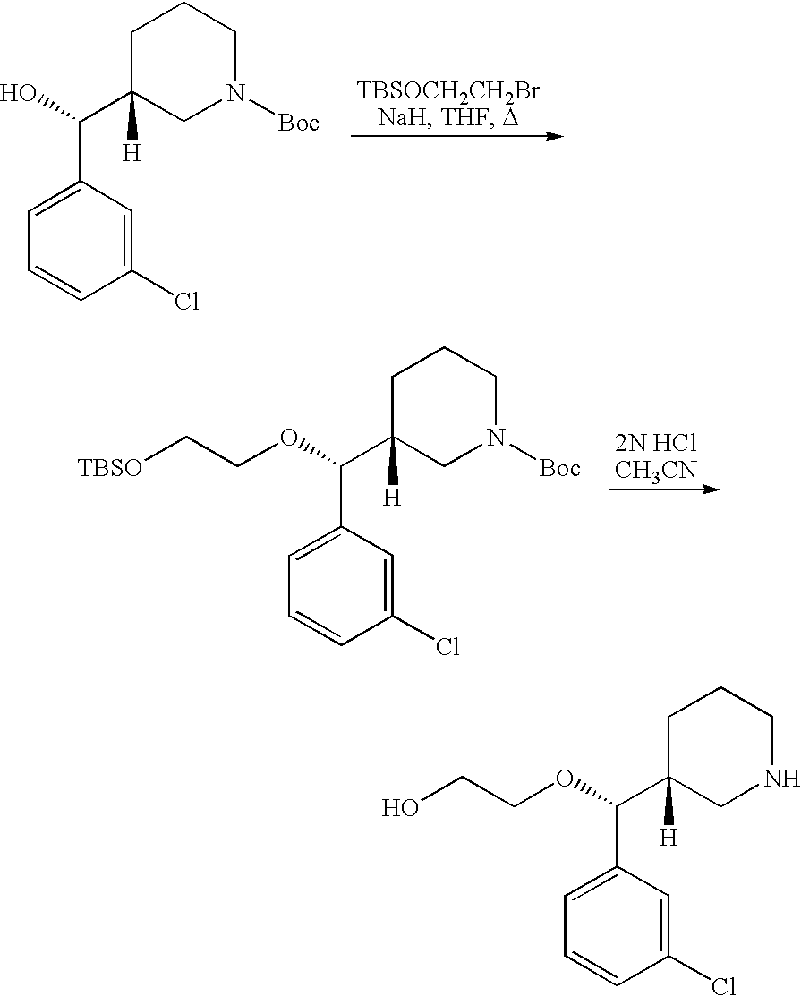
C1(Cl)=CC(C(O)C2([H])CN([Boc])CCC2)=CC=C1.C1(Cl)=CC(C(OCC[TBSO])C2([H])CN([Boc])CCC2)=CC=C1.C1(Cl)=CC(C(OCCO)C2([H])CNCCC2)=CC=C1
